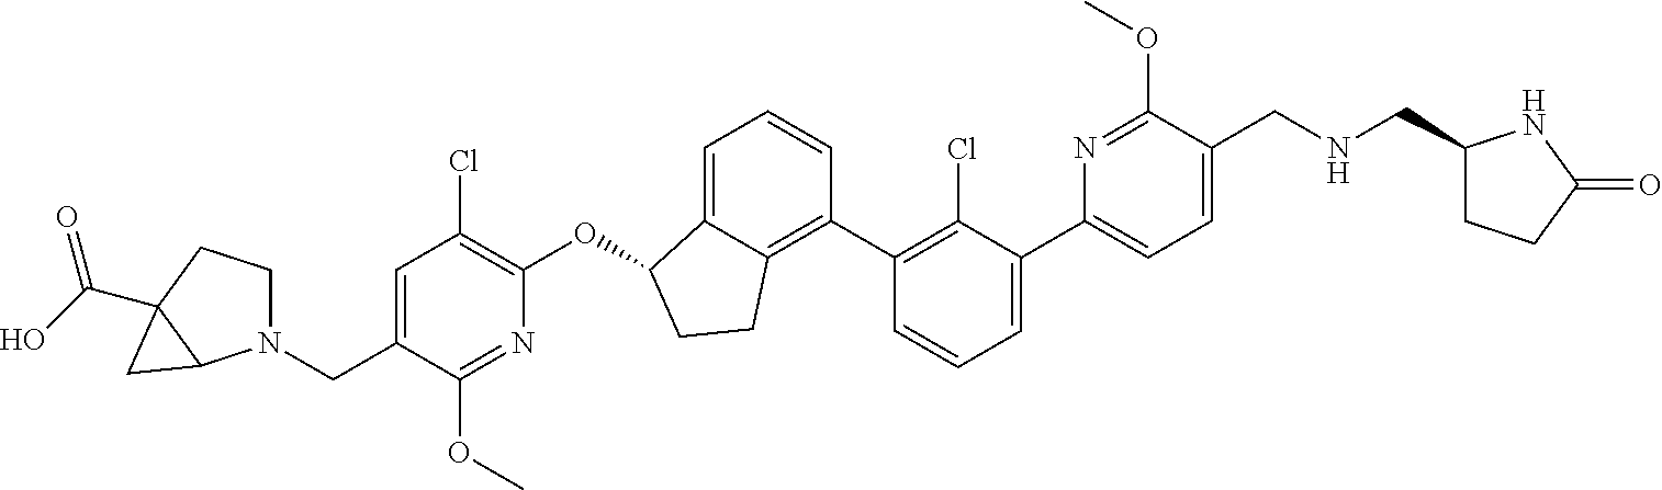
C(C1=CC(Cl)=C(OC2C3=CC=CC(C4=C(Cl)C(C5=CC=C(CNCC6CCC(=O)N6)C(OC)=N5)=CC=C4)=C3CC2)N=C1OC)N1CCC2(C(O)=O)C1C2
